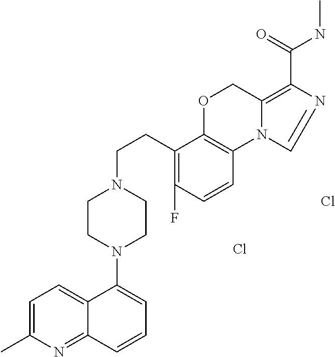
C1=C(C)N=C2C(=C1)C(N1CCN(CCC3=C(F)C=CC4=C3OCC3=C(C(NC)=O)N=CN43)CC1)=CC=C2.Cl.Cl
